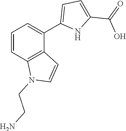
C1=CC2=C(C(C3=CC=C(C(=O)O)N3)=C1)C=CN2CCN
